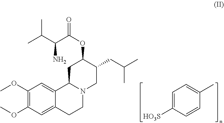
C1=C([HO3S])C=CC(C)=C1.C1(OC)=C(OC)C=C2C(=C1)C1N(CC2)CC(CC(C)C)C(OC(=O)C(C(C)C)N)C1
